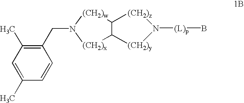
C1(C)=CC(C)=C(CN2[(CH2)x]C3C([(CH2)w]2)[(CH2)z]N([(L)p]B)[(CH2)y]3)C=C1
